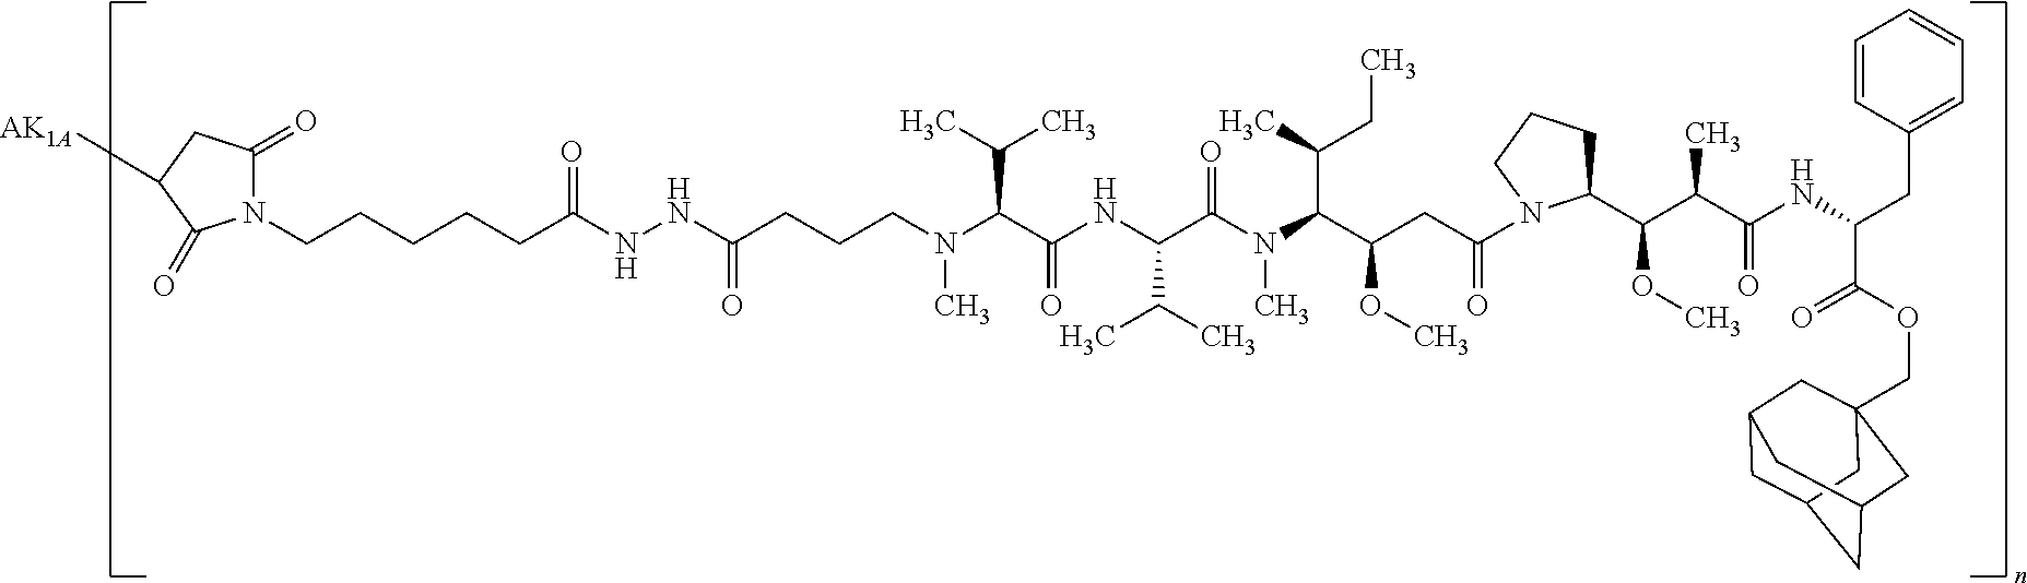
C(CCCCC(NNC(=O)CCCN(C)C(C(=O)NC(C(C)C)C(N(C(C(OC)CC(=O)N1C(C(C(C)C(=O)NC(CC2=CC=CC=C2)C(OCC23CC4CC(CC(C2)C4)C3)=O)OC)CCC1)C(C)CC)C)=O)C(C)C)=O)N1C(=O)CC([AK1A])C1=O
